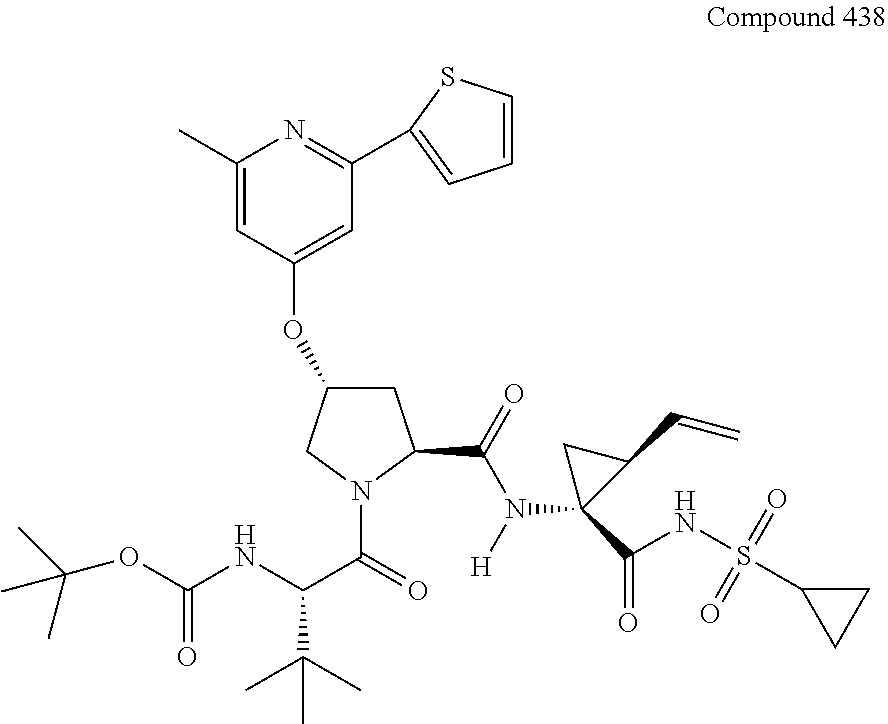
C1C(OC2=CC(C3=CC=CS3)=NC(C)=C2)CN(C(=O)C(NC(OC(C)(C)C)=O)C(C)(C)C)C1C(=O)N([H])C1(C(NS(=O)(=O)C2CC2)=O)C(C=C)C1
